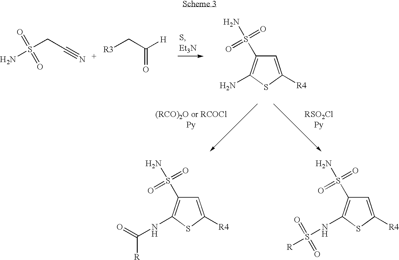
C1=C([R4])SC(NC([R])=O)=C1S(=O)(N)=O.C1=C([R4])SC(NS(=O)(=O)[R])=C1S(=O)(N)=O.NS(CC#N)(=O)=O.[H]C(C[R3])=O.C1=C([R4])SC(N)=C1S(=O)(N)=O
